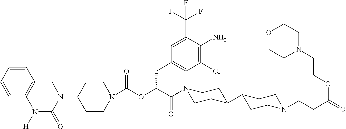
C1(N2C(=O)N([H])C3=C(C=CC=C3)C2)CCN(C(OC(C(=O)N2CCC(C3CCN(CCC(=O)OCCN4CCOCC4)CC3)CC2)CC2=CC(Cl)=C(N)C(C(F)(F)F)=C2)=O)CC1
